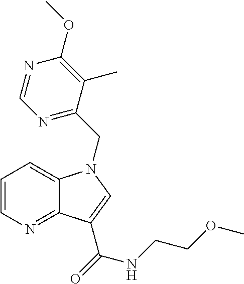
C1=CN=C2C(=C1)N(CC1=NC=NC(OC)=C1C)C=C2C(=O)NCCOC
